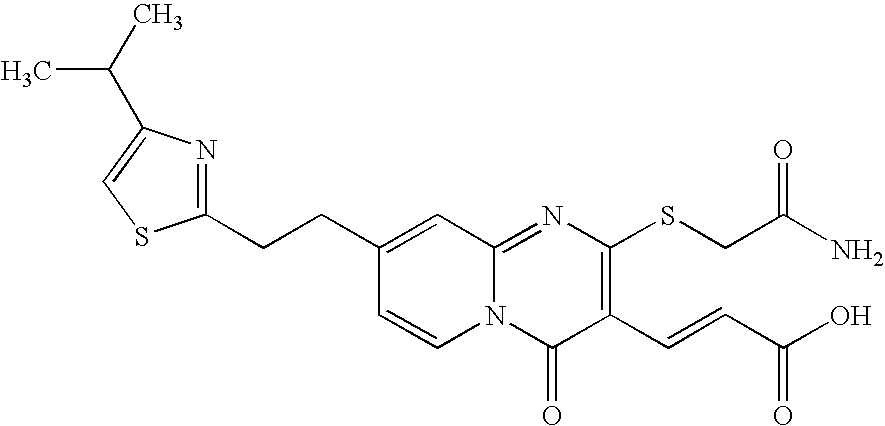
C1(CCC2=CC3=NC(SCC(N)=O)=C(C=CC(O)=O)C(=O)N3C=C2)=NC(C(C)C)=CS1
